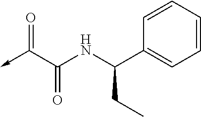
O=C(C(=O)NC(C1=CC=CC=C1)CC)->C
